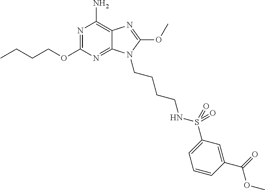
CCCCOC1=NC(N)=C2C(=N1)N(CCCCNS(C1=CC=CC(C(OC)=O)=C1)(=O)=O)C(OC)=N2
